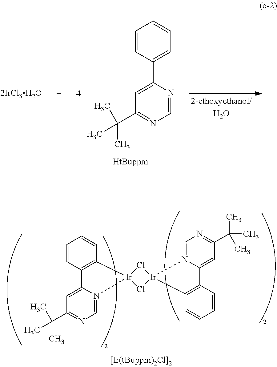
C1=CC(C2=CC(C(C)(C)C)=NC=N2)=CC=C1.[2IrCl3H2O].C1=C2N(=CN=C1C(C)(C)C)[Ir]1(C3=C2C=CC=C3)Cl[Ir]2(Cl1)C1=C(C=CC=C1)C1=CC(C(C)(C)C)=NC=N12
